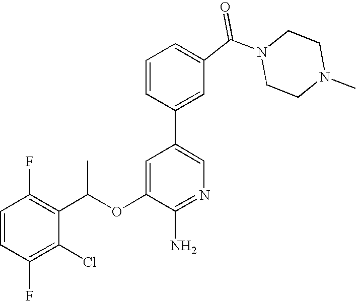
C1=CC(F)=C(C(OC2=CC(C3=CC(C(N4CCN(C)CC4)=O)=CC=C3)=CN=C2N)C)C(Cl)=C1F
